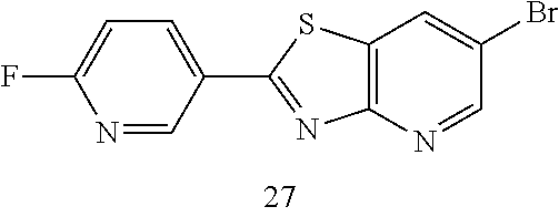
FC1=CC=C(C2=NC3=C(S2)C=C(Br)C=N3)C=N1
